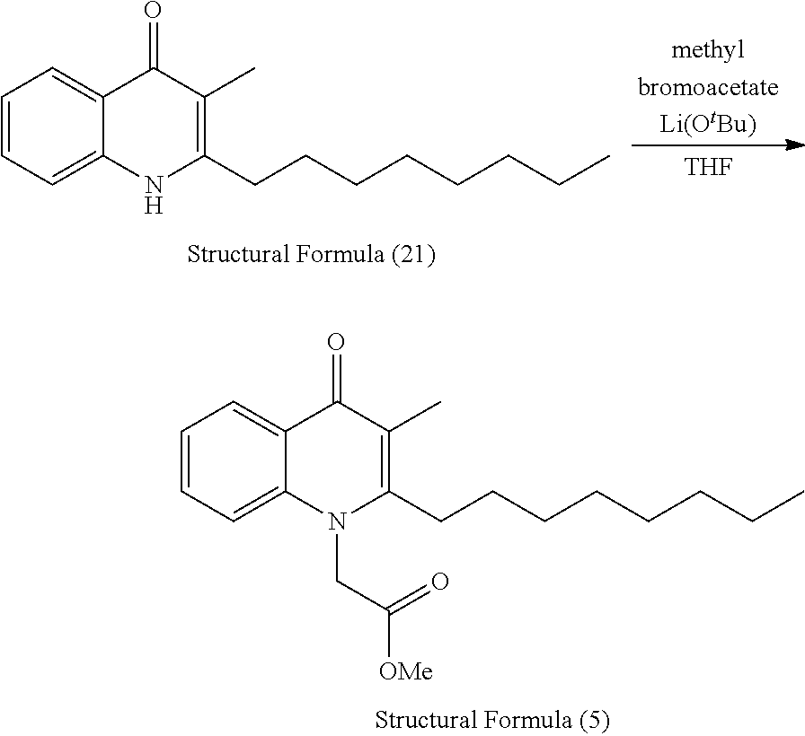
[methylbromoacetateLi(OtBu)].[THF].C1=CC=C2C(=C1)C(=O)C(C)=C(CCCCCCCC)N2.C1=CC=C2C(=C1)C(=O)C(C)=C(CCCCCCCC)N2CC(=O)[OMe]
